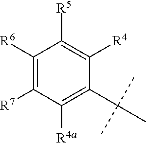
[R7]C1=C([R6])C([R5])=C([R4])C(C(C)(C)C)=C1[R4a]
